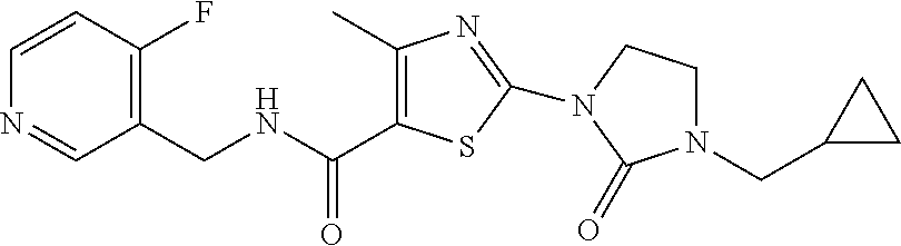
C1(CNC(=O)C2=C(C)N=C(N3CCN(CC4CC4)C3=O)S2)=C(F)C=CN=C1
